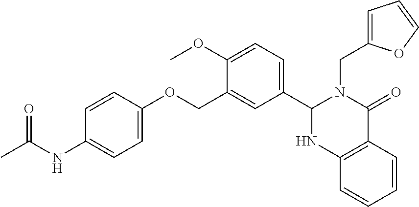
C12=C(C=CC=C1)NC(C1=CC=C(OC)C(COC3=CC=C(NC(C)=O)C=C3)=C1)N(CC1=CC=CO1)C2=O
